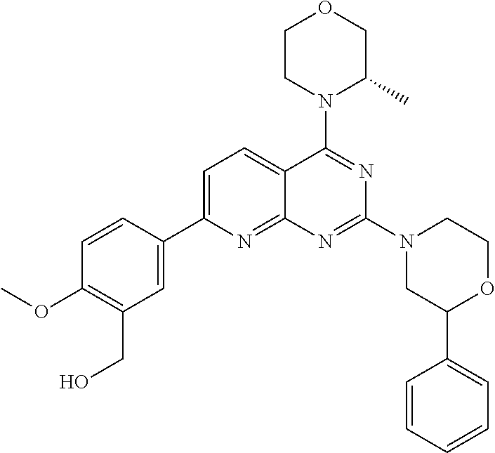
C1=C(C2=CC(CO)=C(OC)C=C2)N=C2C(=C1)C(N1C(C)COCC1)=NC(N1CC(C3=CC=CC=C3)OCC1)=N2
